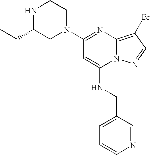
C1(N2CCNC(C(C)C)C2)=NC2=C(Br)C=NN2C(NCC2=CC=CN=C2)=C1
